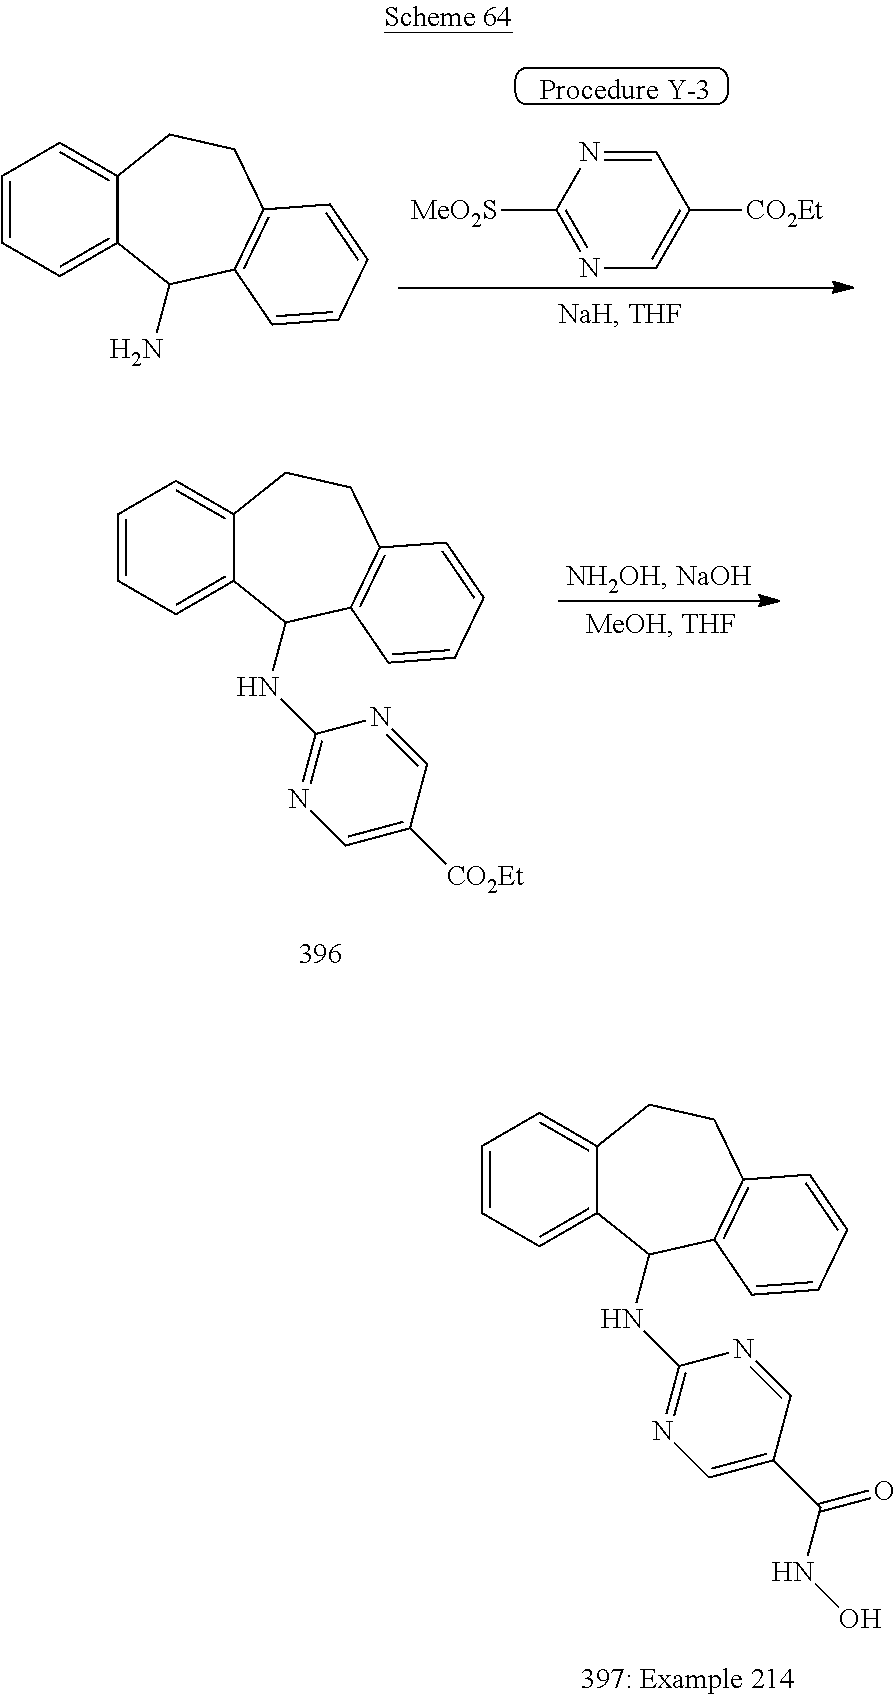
C1=CC=C2C(=C1)CCC1=C(C2NC2=NC=C(C(=O)NO)C=N2)C=CC=C1.C1=CC=C2C(=C1)CCC1=C(C2NC2=NC=C([CO2Et])C=N2)C=CC=C1.C1=CC=C2C(=C1)CCC1=C(C2N)C=CC=C1.C1=NC([MeO2S])=NC=C1[CO2Et]
